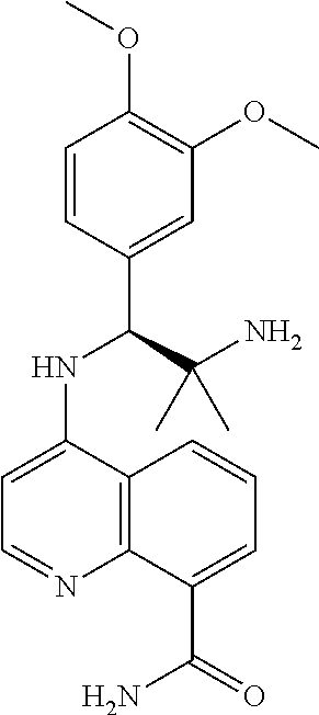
C1=CC(C(C(N)(C)C)NC2=CC=NC3=C2C=CC=C3C(=O)N)=CC(OC)=C1OC
